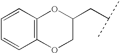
C1=CC2=C(C=C1)OCC(CC(C)C)O2
